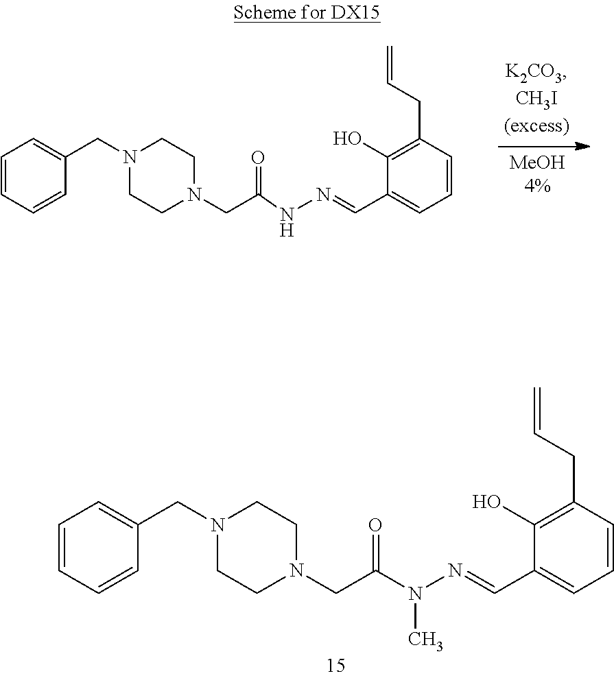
N1(CC2=CC=CC=C2)CCN(CC(NN=CC2=CC=CC(CC=C)=C2O)=O)CC1.N1(CC2=CC=CC=C2)CCN(CC(N(N=CC2=CC=CC(CC=C)=C2O)C)=O)CC1
